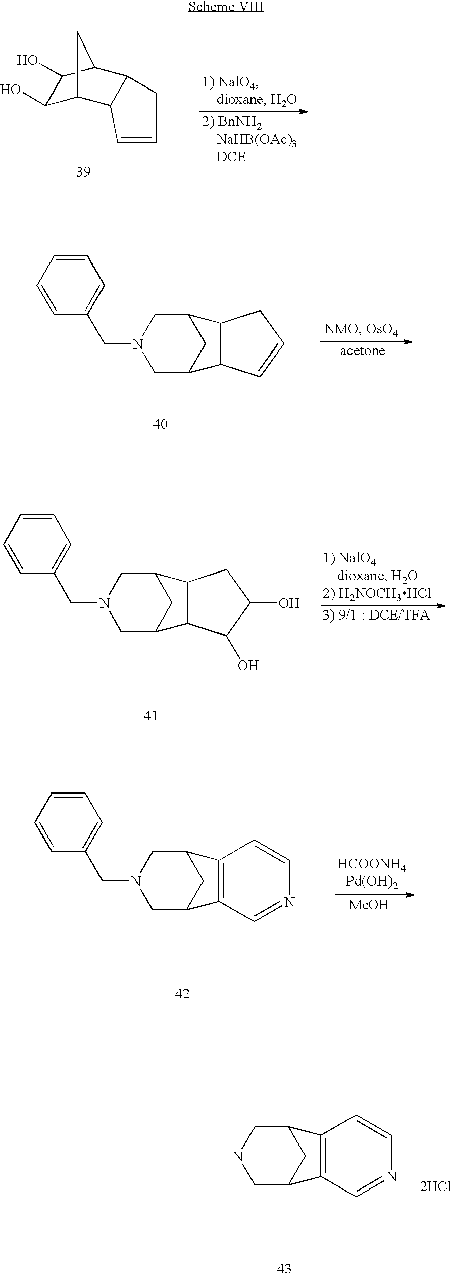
C1(O)C2C3C(C(C1O)C2)CC=C3.C1=CC=CC=C1CN1CC2CC(C1)C1C2C=CC1.C1=CC=CC=C1CN1CC2CC(C1)C1C2C(O)C(O)C1.C1=CC=CC=C1CN1CC2CC(C1)C1=C2C=NC=C1.[MeOH].N1CC2CC(C1)C1=C2C=NC=C1.[2HCl]
